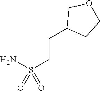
NS(CCC1CCOC1)(=O)=O
